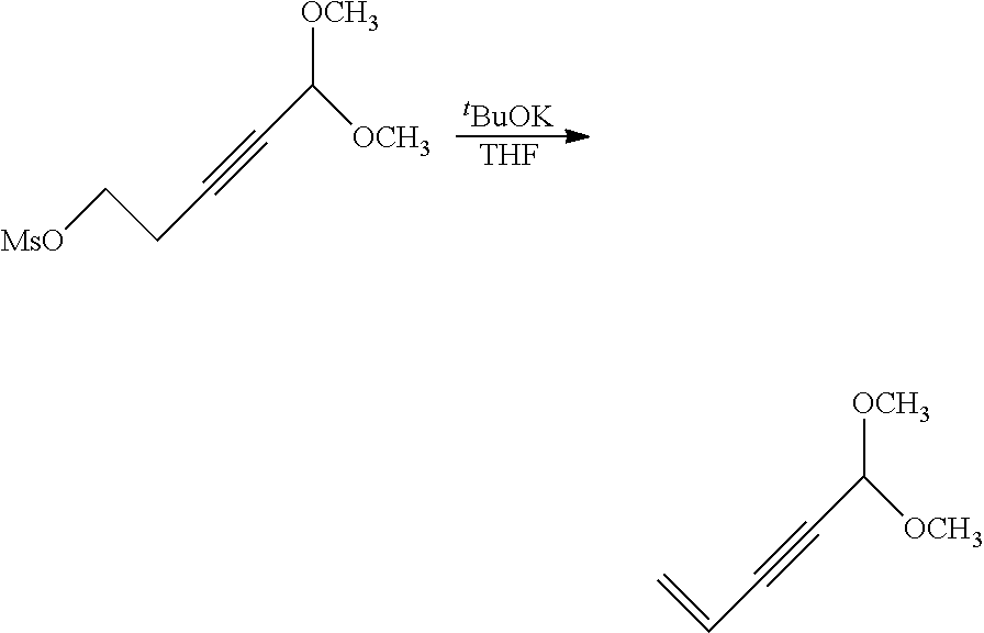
[tBuOK].[THF].[MsO]CCC#CC([OCH3])[OCH3].C=CC#CC([OCH3])[OCH3]
